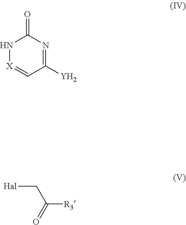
N1[X]=CC([Y])=NC1=O.[Hal]CC([R3])=O
